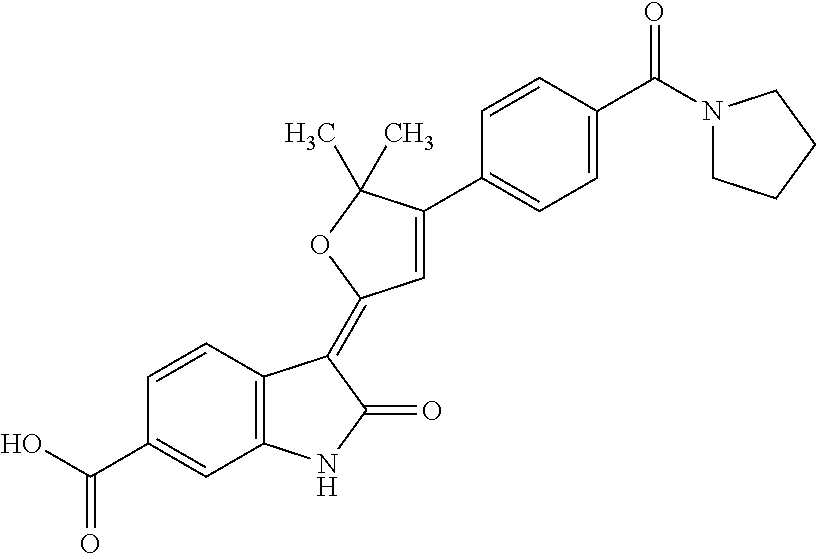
C1=CC(C(O)=O)=CC2=C1C(=C1C=C(C3=CC=C(C(N4CCCC4)=O)C=C3)C(C)(C)O1)C(=O)N2
